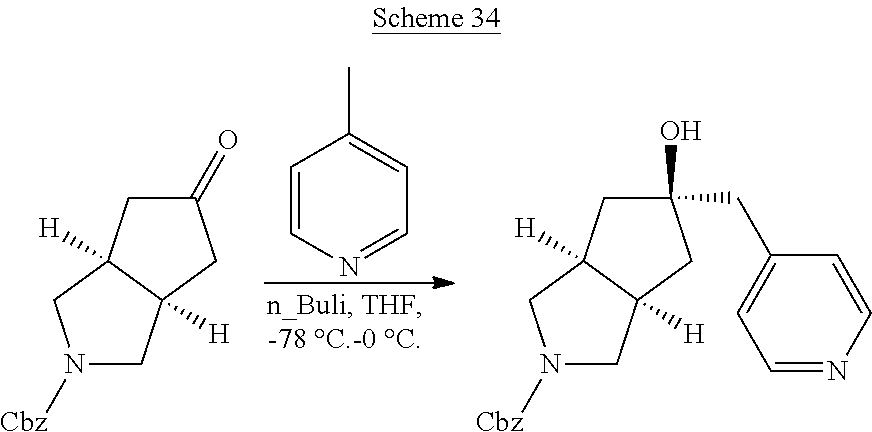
C1=CN=CC=C1C.N1([Cbz])CC2([H])C([H])(C1)CC(=O)C2.N1([Cbz])CC2([H])C([H])(C1)CC(O)(CC1=CC=NC=C1)C2
